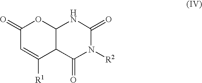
C1(=O)OC2C(C(=O)N([R2])C(=O)N2)C([R1])=C1
